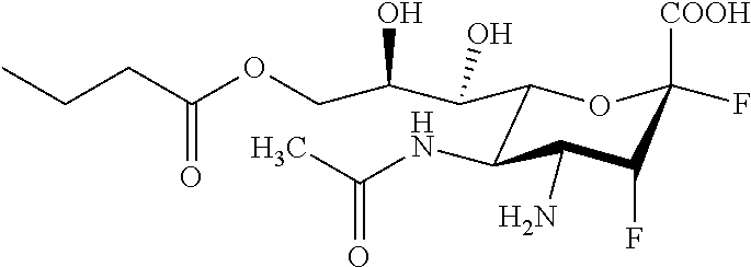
C1(C(O)C(O)COC(CCC)=O)C(NC(C)=O)C(N)C(F)C([COOH])(F)O1
